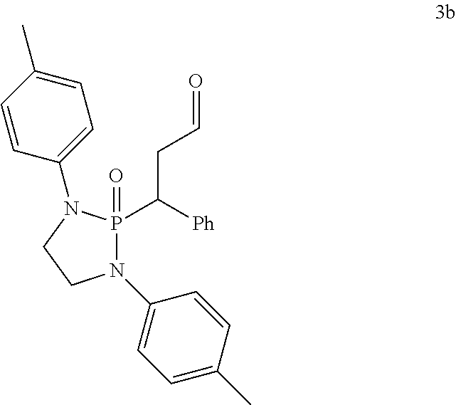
C(P1(=O)N(C2=CC=C(C)C=C2)CCN1C1=CC=C(C)C=C1)(CC=O)[Ph]
